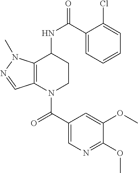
C1(C(=O)N2CCC(NC(=O)C3=CC=CC=C3Cl)C3=C2C=NN3C)=CN=C(OC)C(OC)=C1
